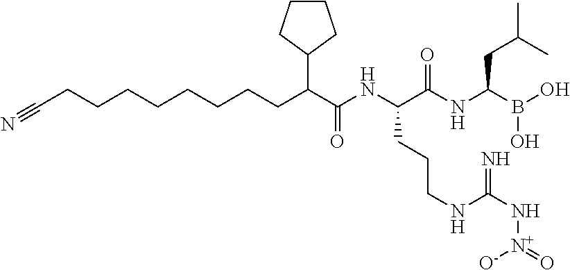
C(CCCCCCCCC(C(NC(C(NC(B(O)O)CC(C)C)=O)CCCNC(N[N+](=O)[O-])=N)=O)C1CCCC1)#N
